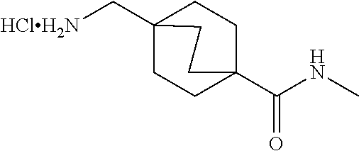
C1CC2(C[HClH2N])CCC1(C(NC)=O)CC2
